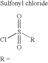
ClS([R])(=O)=O
